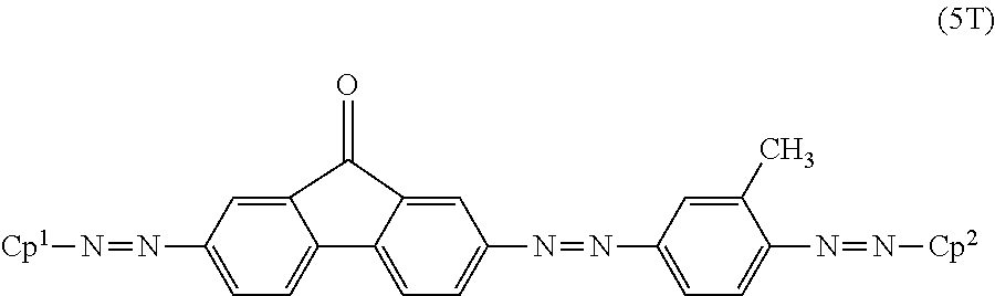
C12=CC=C(N=NC3=CC=C(N=N[Cp2])C(C)=C3)C=C1C(=O)C1=CC(N=N[Cp1])=CC=C21
